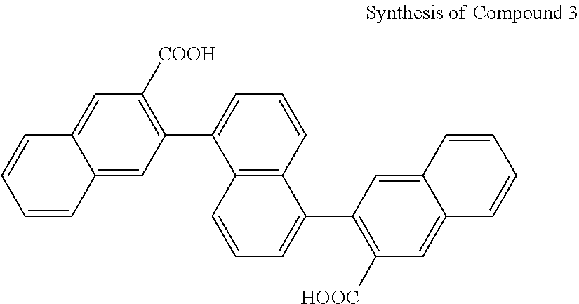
C12=CC(C3=CC=CC4=C3C=CC=C4C3=C([HOOC])C=C4C(=C3)C=CC=C4)=C([COOH])C=C1C=CC=C2
